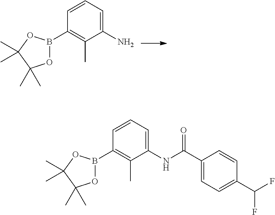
B1(C2=C(C)C(N)=CC=C2)OC(C)(C)C(C)(C)O1.B1(C2=C(C)C(NC(C3=CC=C(C(F)F)C=C3)=O)=CC=C2)OC(C)(C)C(C)(C)O1
